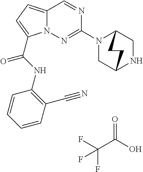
O=C(O)C(F)(F)F.N1=CC2=CC=C(C(NC3=C(C#N)C=CC=C3)=O)N2N=C1N1CC2NCC1CC2
